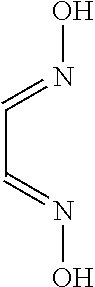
C(C=NO)=NO
